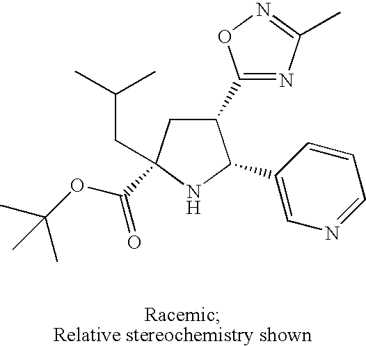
C1(C2=NC(C)=NO2)CC(CC(C)C)(C(OC(C)(C)C)=O)NC1C1=CN=CC=C1
